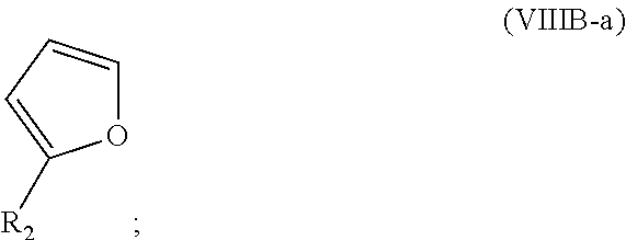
O1C=CC=C1[R2]
